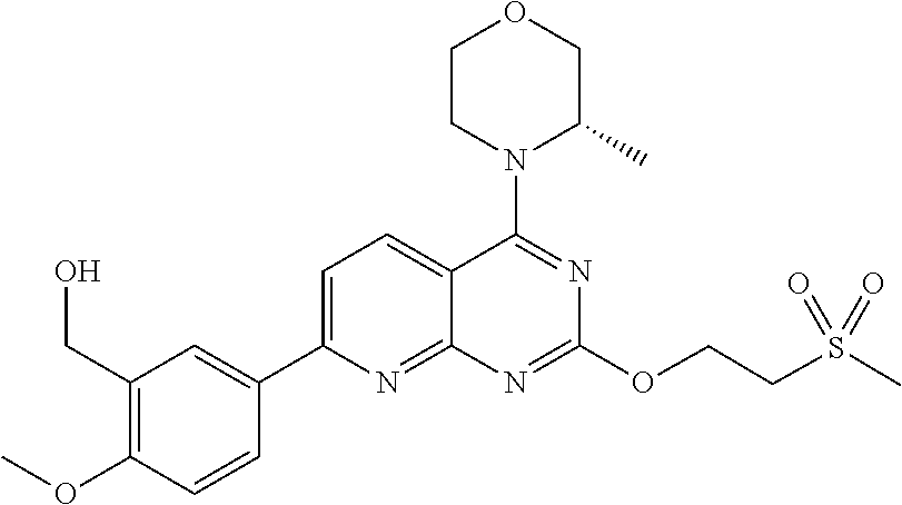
C1=C(C2=CC(CO)=C(OC)C=C2)N=C2C(=C1)C(N1C(C)COCC1)=NC(OCCS(C)(=O)=O)=N2
